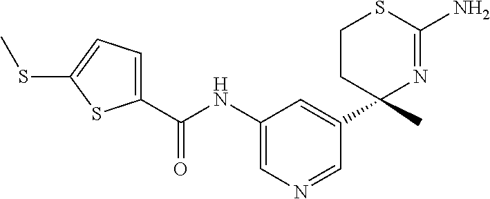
C1(C(NC2=CN=CC(C3(C)N=C(N)SCC3)=C2)=O)=CC=C(SC)S1
